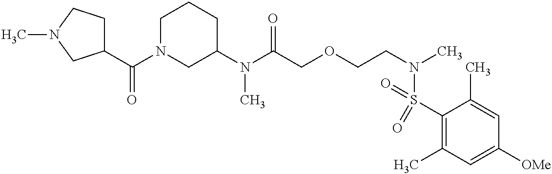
C1(N(C(COCCN(C)S(=O)(C2=C(C)C=C([OMe])C=C2C)=O)=O)C)CCCN(C(C2CCN(C)C2)=O)C1
